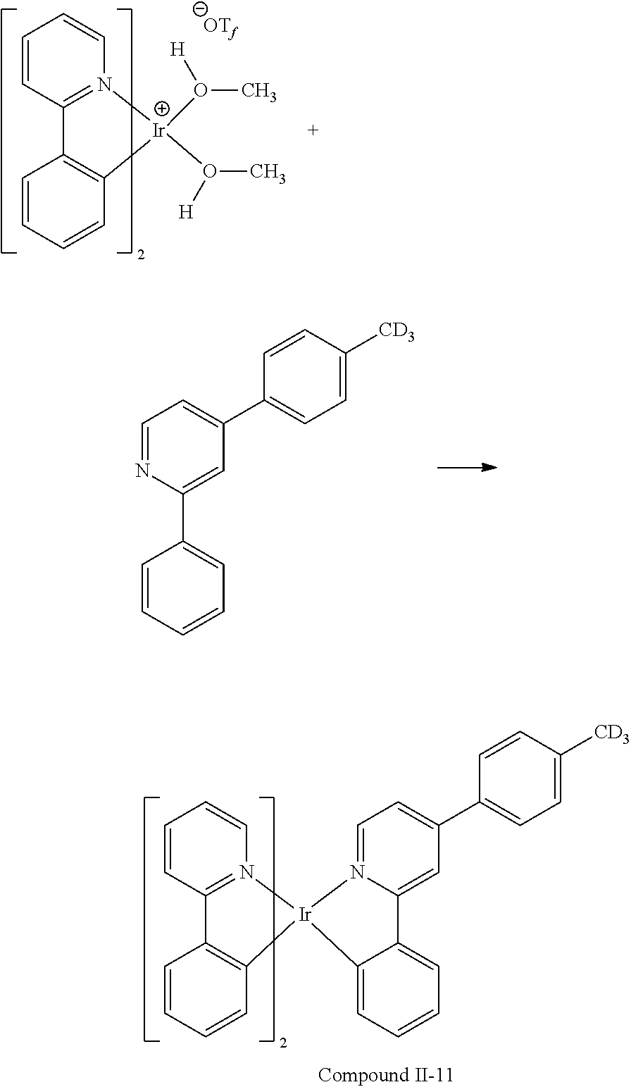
[Ir]1(O(C)[H])(O(C)[H])N2=C(C=CC=C2)C2=C1C=CC=C2.[OTf].C1([CD3])=CC=C(C2=CC=NC(C3=CC=CC=C3)=C2)C=C1.C1([CD3])=CC=C(C2=CC=N3C(=C2)C2=CC=CC=C2[Ir]32N3=C(C=CC=C3)C3=C2C=CC=C3)C=C1
